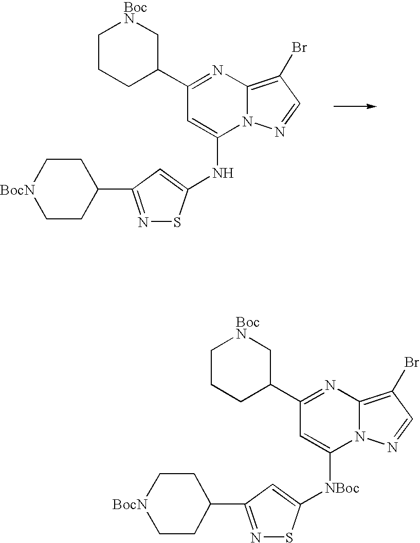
C1(C2=NC3=C(Br)C=NN3C(NC3=CC(C4CC[BocN]CC4)=NS3)=C2)C[BocN]CCC1.C1(C2=NC3=C(Br)C=NN3C([NBoc]C3=CC(C4CC[BocN]CC4)=NS3)=C2)C[BocN]CCC1
